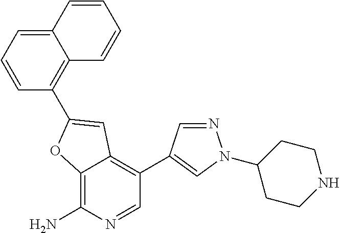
C12=CC=CC(C3=CC4=C(C5=CN(C6CCNCC6)N=C5)C=NC(N)=C4O3)=C1C=CC=C2
